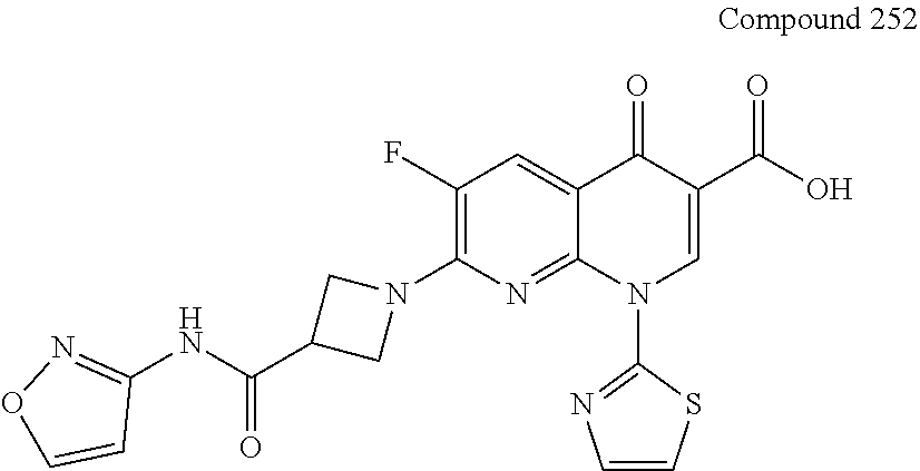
N1(C2=C(F)C=C3C(=N2)N(C2=NC=CS2)C=C(C(O)=O)C3=O)CC(C(NC2=NOC=C2)=O)C1
